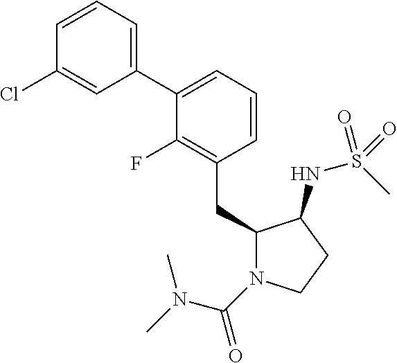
C1(CC2N(C(=O)N(C)C)CCC2NS(C)(=O)=O)=C(F)C(C2=CC=CC(Cl)=C2)=CC=C1
